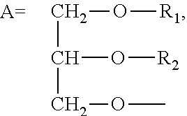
C(O[R1])C(O[R2])COC
